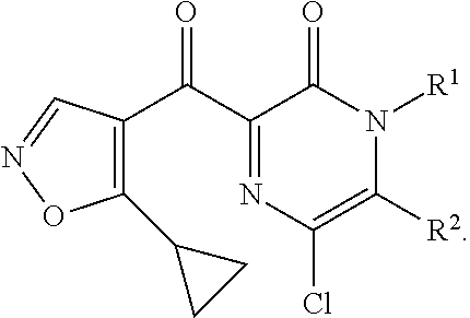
C1(C(C2=C(C3CC3)ON=C2)=O)=NC(Cl)=C([R2])N([R1])C1=O
